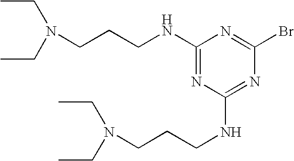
CCN(CC)CCCNC1=NC(NCCCN(CC)CC)=NC(Br)=N1
